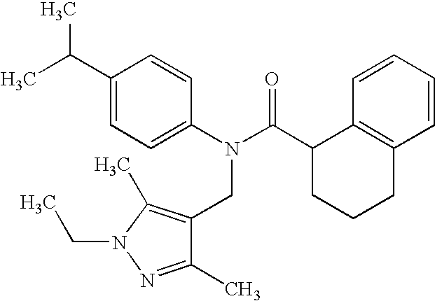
C1(C(C)C)=CC=C(N(C(C2CCCC3=C2C=CC=C3)=O)CC2=C(C)N(CC)N=C2C)C=C1
